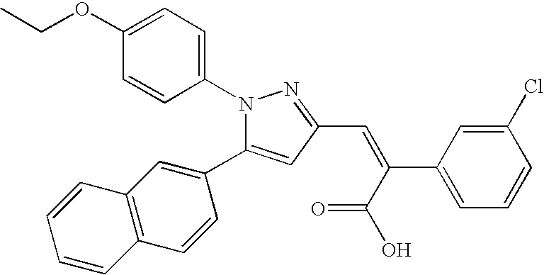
C1(OCC)=CC=C(N2C(C3=CC4=C(C=C3)C=CC=C4)=CC(C=C(C(O)=O)C3=CC=CC(Cl)=C3)=N2)C=C1
